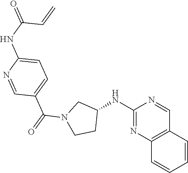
C1=NC(NC2CCN(C(C3=CC=C(NC(C=C)=O)N=C3)=O)C2)=NC2=C1C=CC=C2
